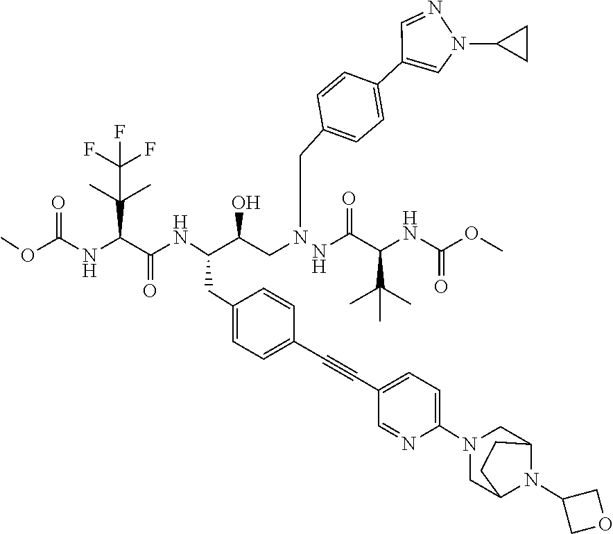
C(C(C(C)(C)C)NC(OC)=O)(=O)N.O(C(=O)NC(C(=O)NC(C(CNCC1=CC=C(C2=CN(C3CC3)N=C2)C=C1)O)CC1=CC=C(C#CC2=CC=C(N3CC4N(C5COC5)C(C3)CC4)N=C2)C=C1)C(C)(C)C(F)(F)F)C
